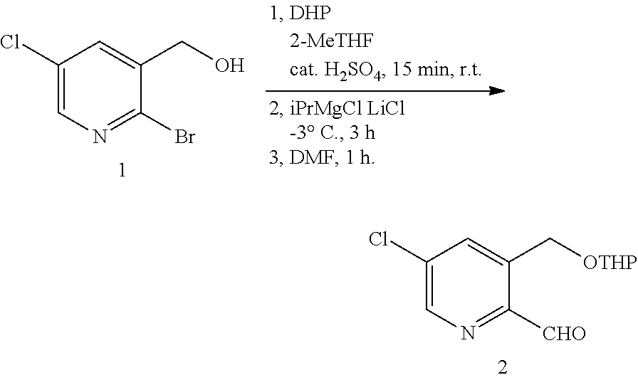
C1(Cl)=CN=C(Br)C(CO)=C1.C1(Cl)=CN=C([CHO])C(C[OTHP])=C1
